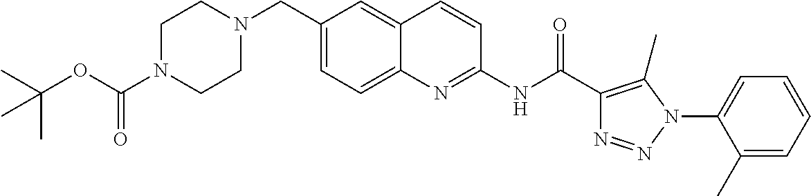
N(C(=O)C1=C(C)N(C2=CC=CC=C2C)N=N1)C1=NC2=CC=C(CN3CCN(C(OC(C)(C)C)=O)CC3)C=C2C=C1
